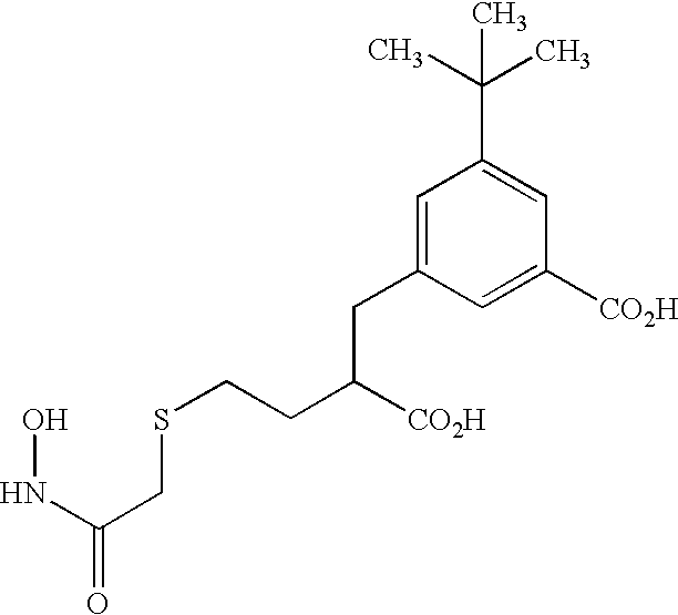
N(C(CSCCC([CO2H])CC1=CC(C(C)(C)C)=CC([CO2H])=C1)=O)O
